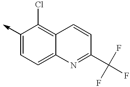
C1(->C)=CC=C2C(=C1Cl)C=CC(C(F)(F)F)=N2
